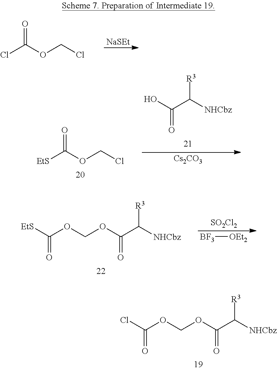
O=C(OCCl)Cl.[NaSEt].O=C(OCCl)[EtS].C(=O)(O)C([NHCbz])[R3].[Cs2CO3].C(=O)(OCOC(Cl)=O)C([NHCbz])[R3].C(=O)(OCOC([EtS])=O)C([NHCbz])[R3].[SO2Cl2].[BF3][OEt2]
